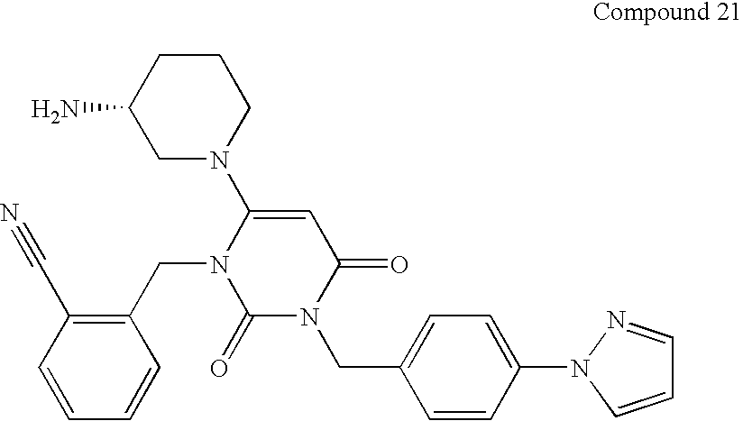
C1(CN2C(=O)N(CC3=CC=C(N4C=CC=N4)C=C3)C(=O)C=C2N2CCCC(N)C2)=C(C#N)C=CC=C1
